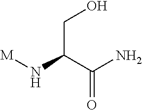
[M]NC(C(N)=O)CO
